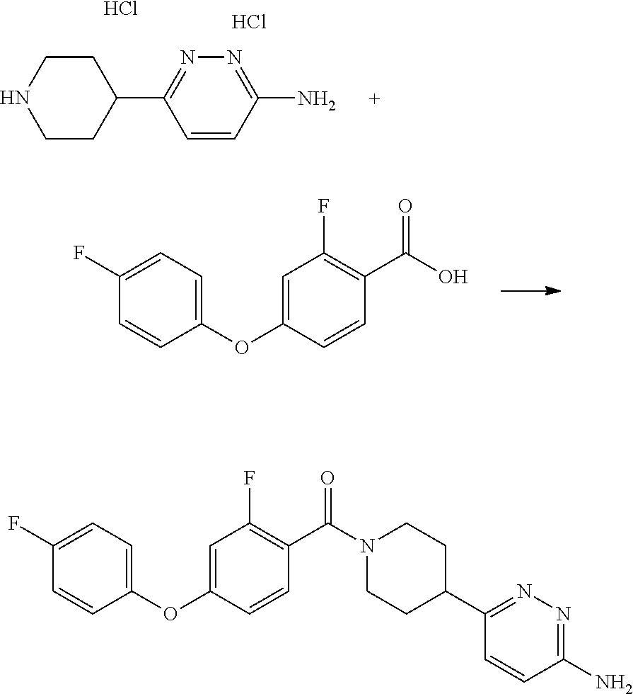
C1=CC(N)=NN=C1C1CCNCC1.Cl.Cl.C1(F)=CC=C(OC2=CC(F)=C(C(O)=O)C=C2)C=C1.C1(F)=CC=C(OC2=CC(F)=C(C(N3CCC(C4=NN=C(N)C=C4)CC3)=O)C=C2)C=C1
